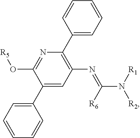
C1(C2=CC=CC=C2)=CC(N=C(N([R1])[R2])[R6])=C(C2=CC=CC=C2)N=C1O[R5]
